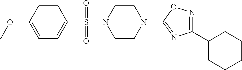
N1=C(C2CCCCC2)N=C(N2CCN(S(=O)(C3=CC=C(OC)C=C3)=O)CC2)O1
